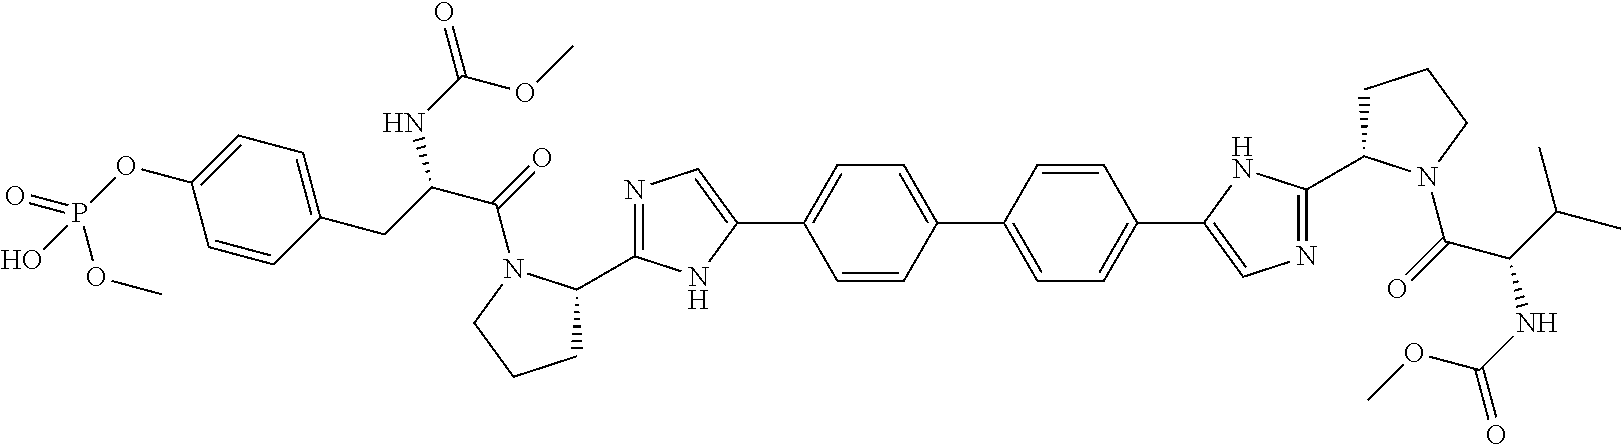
C1=CC(C2=CC=C(C3=CN=C(C4CCCN4C(=O)C(C(C)C)NC(=O)OC)N3)C=C2)=CC=C1C1=CN=C(C2CCCN2C(=O)C(CC2=CC=C(OP(=O)(OC)O)C=C2)NC(OC)=O)N1
